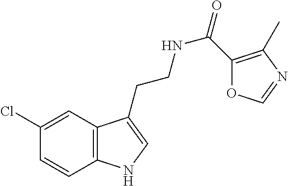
C12=C(C=C(Cl)C=C1)C(CCNC(=O)C1=C(C)N=CO1)=CN2
